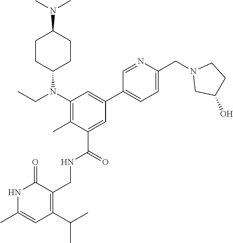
N1C(C)=CC(C(C)C)=C(CNC(C2=CC(C3=CC=C(CN4CC(O)CC4)N=C3)=CC(N(CC)C3CCC(N(C)C)CC3)=C2C)=O)C1=O
